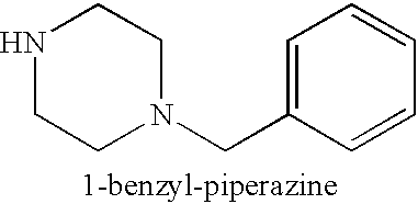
N1CCN(CC2=CC=CC=C2)CC1
